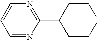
C1=NC(C(CCC)CCC)=NC=C1
